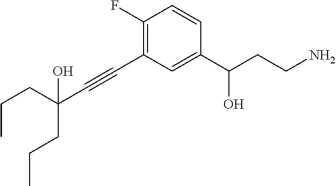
C1(C(CCN)O)=CC(C#CC(CCC)(CCC)O)=C(F)C=C1
